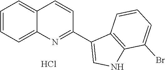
C1=CC=C2C(=C1)C=CC(C1=CNC3=C1C=CC=C3Br)=N2.Cl
